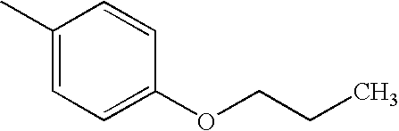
C1(C)=CC=C(OCCC)C=C1
